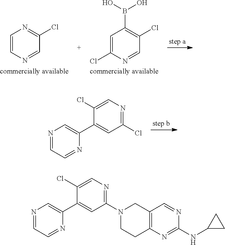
N1=CC=NC(C2=CC(N3CCC4=C(C3)C=NC(NC3CC3)=N4)=NC=C2Cl)=C1.C1=C(Cl)N=CC(Cl)=C1B(O)O.C1=CN=C(Cl)C=N1.N1=CC=NC(C2=CC(Cl)=NC=C2Cl)=C1
